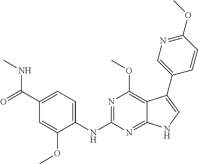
C1(C(=O)NC)=CC=C(NC2=NC(OC)=C3C(=N2)NC=C3C2=CN=C(OC)C=C2)C(OC)=C1
